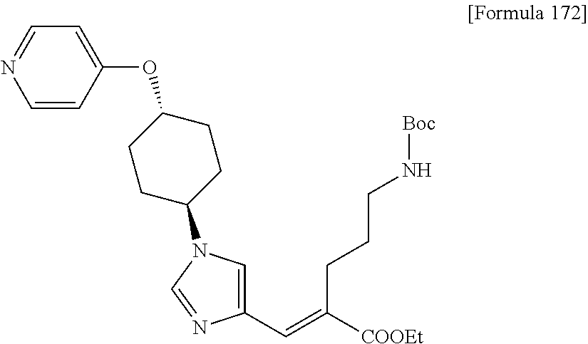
C1CC(N2C=C(C=C([COOEt])CCCN[Boc])N=C2)CCC1OC1=CC=NC=C1
